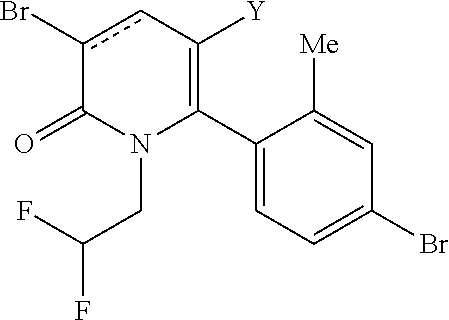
C1(C2=C([Y])cc(Br)C(=O)N2CC(F)F)=CC=C(Br)C=C1[Me]
